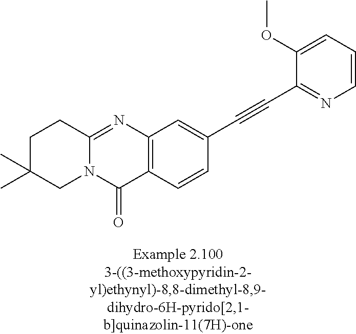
C1C(C)(C)CN2C(=NC3=C(C2=O)C=CC(C#CC2=NC=CC=C2OC)=C3)C1
